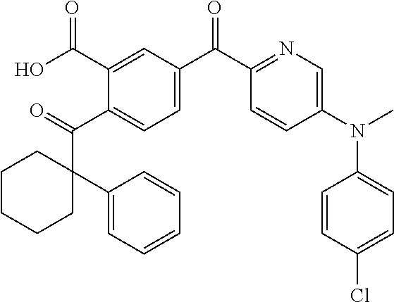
O=C(C1=CC=C(C(C2=NC=C(N(C)C3=CC=C(Cl)C=C3)C=C2)=O)C=C1C(O)=O)C1(C2=CC=CC=C2)CCCCC1
